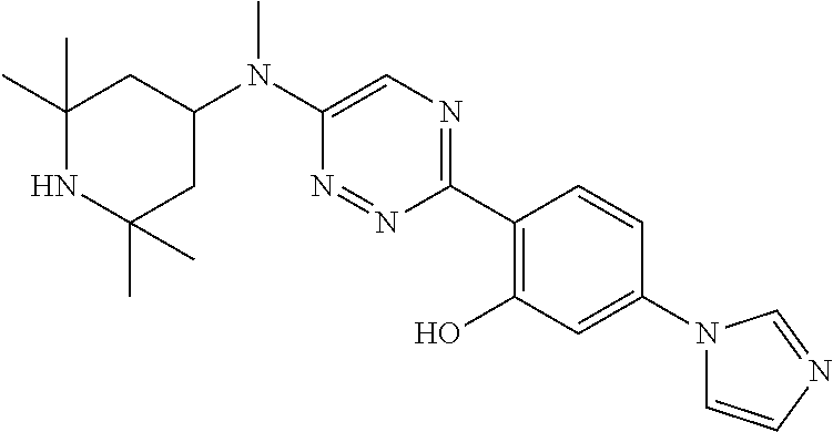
C1(C)(C)NC(C)(C)CC(N(C2=CN=C(C3=C(O)C=C(N4C=CN=C4)C=C3)N=N2)C)C1
